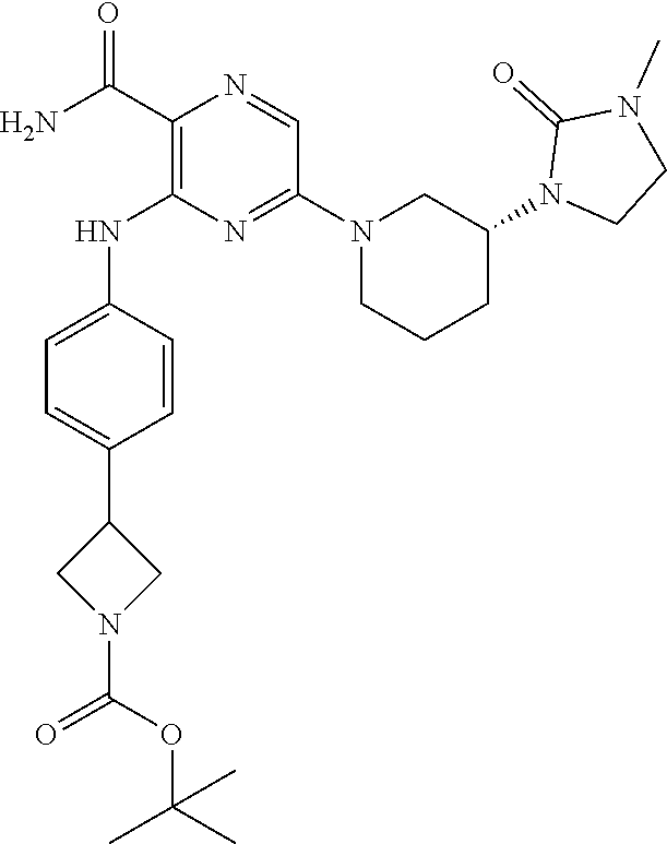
C1(C(N)=O)=C(NC2=CC=C(C3CN(C(OC(C)(C)C)=O)C3)C=C2)N=C(N2CCCC(N3CCN(C)C3=O)C2)C=N1
